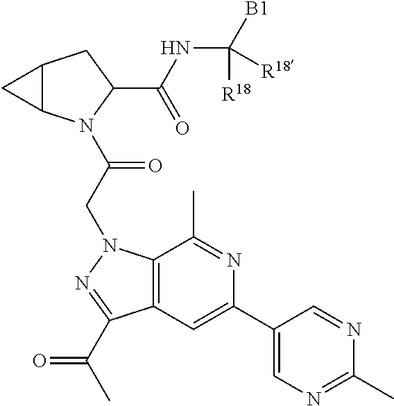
C12C(N(C(CN3C4=C(C=C(C5=CN=C(C)N=C5)N=C4C)C(C(C)=O)=N3)=O)C(C(NC([B1])([R18])[R18])=O)C1)C2
